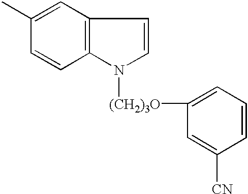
C12=C(C=C(C)C=C1)C=CN2[(CH2)3O]C1=CC=CC([CN])=C1
